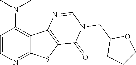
C1=CN=C2C(=C1N(C)C)C1=C(S2)C(=O)N(CC2OCCC2)C=N1
